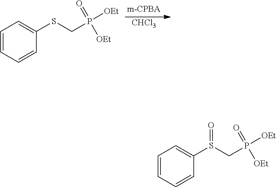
[CHCl3].C1=CC=CC(SCP([OEt])(=O)[OEt])=C1.C1=CC=CC(S(CP([OEt])(=O)[OEt])=O)=C1
